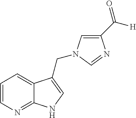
C1=CN=C2C(=C1)C(CN1C=C(C([H])=O)N=C1)=CN2
